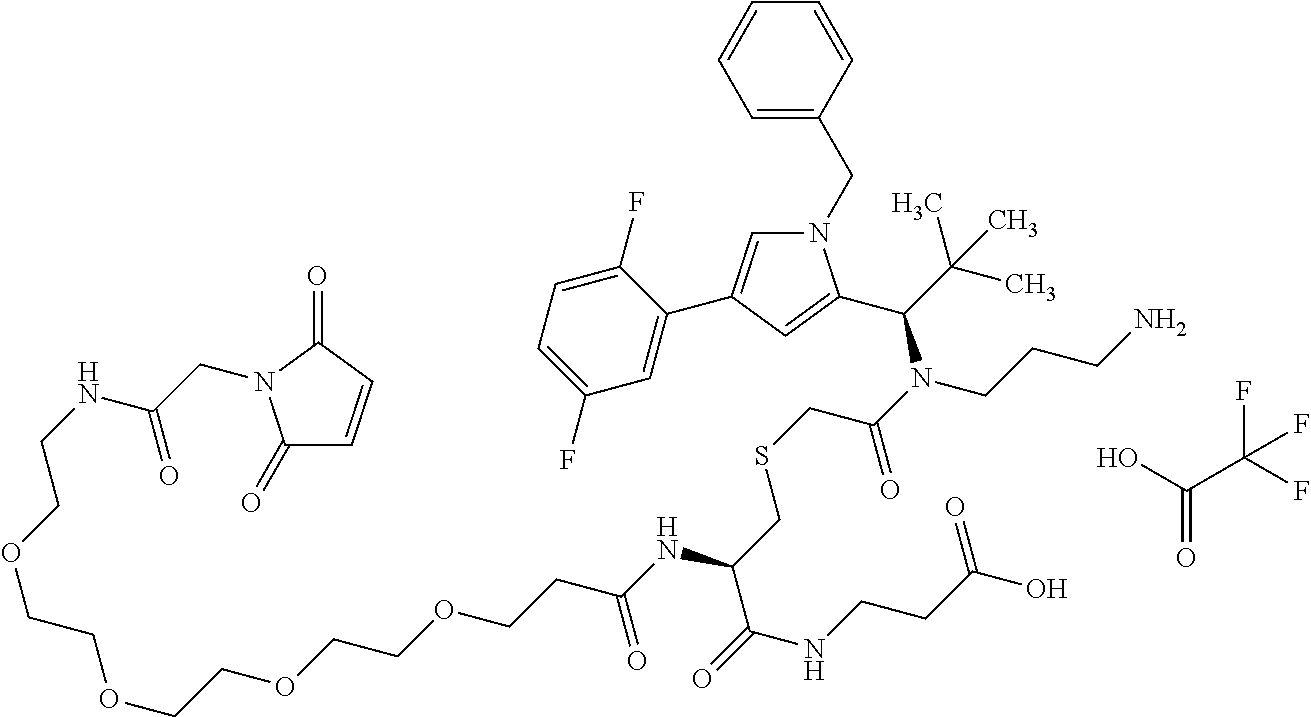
C1(=O)C=CC(=O)N1CC(NCCOCCOCCOCCOCCC(NC(CSCC(N(C(C(C)(C)C)C1=CC(C2=CC(F)=CC=C2F)=CN1CC1=CC=CC=C1)CCCN)=O)C(=O)NCCC(O)=O)=O)=O.OC(C(F)(F)F)=O
